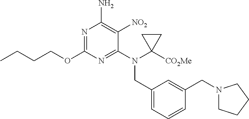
N1=C(OCCCC)N=C(N(C2([CO2Me])CC2)CC2=CC=CC(CN3CCCC3)=C2)C([NO2])=C1N
